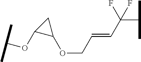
C1(OC(C)C)C(OCC=CC(F)(C(C)C)F)C1
